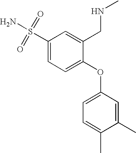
C1(S(=O)(=O)N)=CC=C(OC2=CC=C(C)C(C)=C2)C(CNC)=C1
